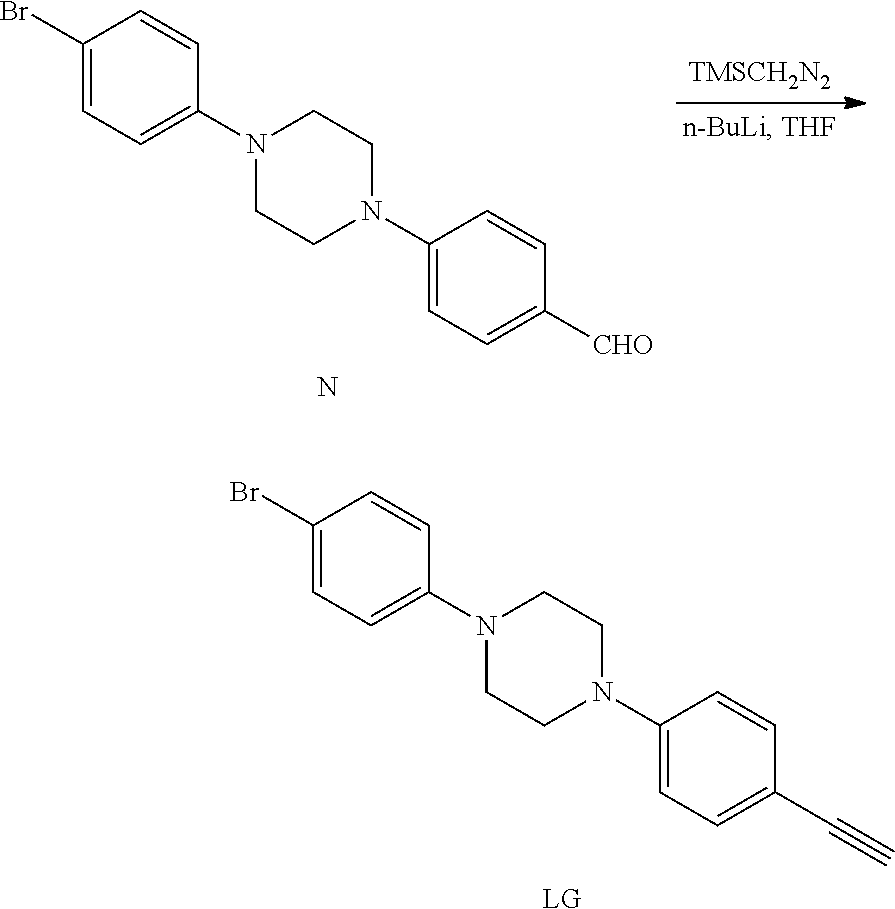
C1(Br)=CC=C(N2CCN(C3=CC=C(C#C)C=C3)CC2)C=C1.[LG].C1(Br)=CC=C(N2CCN(C3=CC=C([CHO])C=C3)CC2)C=C1.N
